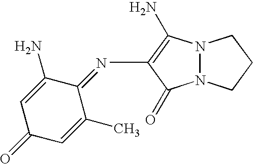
N(C1=C(N)N2N(C1=O)CCC2)=C1C(N)=CC(=O)C=C1C
